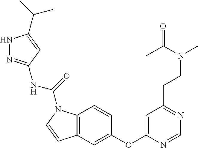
C1=C(OC2=CC3=C(C=C2)N(C(=O)NC2=NNC(C(C)C)=C2)C=C3)N=CN=C1CCN(C)C(C)=O
